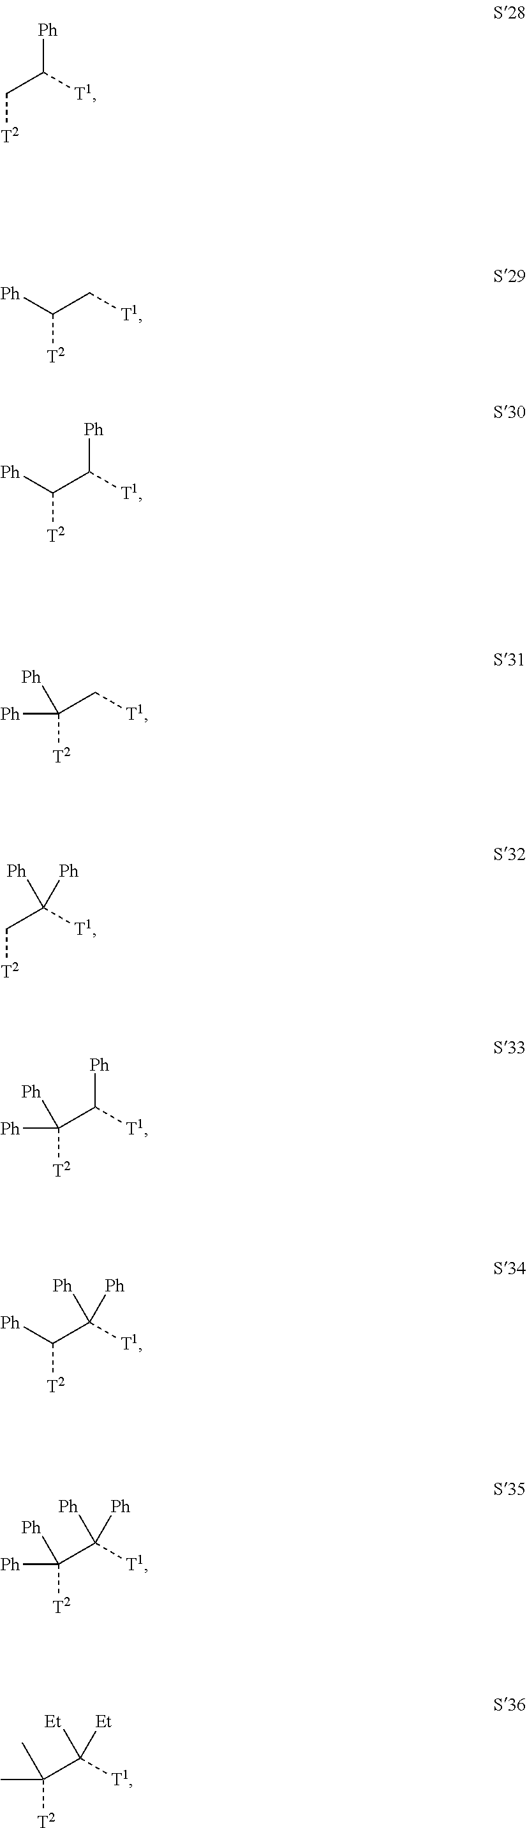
C([T2])C([T1])[Ph].C([T2])(C[T1])[Ph].C([T2])(C([T1])[Ph])[Ph].C([T2])(C[T1])([Ph])[Ph].C([T2])C([T1])([Ph])[Ph].C([T2])(C([T1])[Ph])([Ph])[Ph].C([T2])(C([T1])([Ph])[Ph])[Ph].C([T2])(C([T1])([Ph])[Ph])([Ph])[Ph].C([T2])(C([T1])([Et])[Et])(C)C
